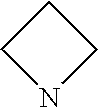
C1CCN1
